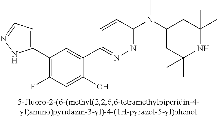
C1(C2=CC=NN2)=C(F)C=C(O)C(C2=NN=C(N(C3CC(C)(C)NC(C)(C)C3)C)C=C2)=C1
